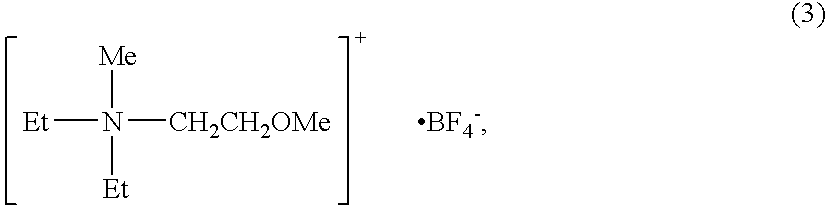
[Et]N([Me])([CH2CH2OMe])[Et].[BF4-]
